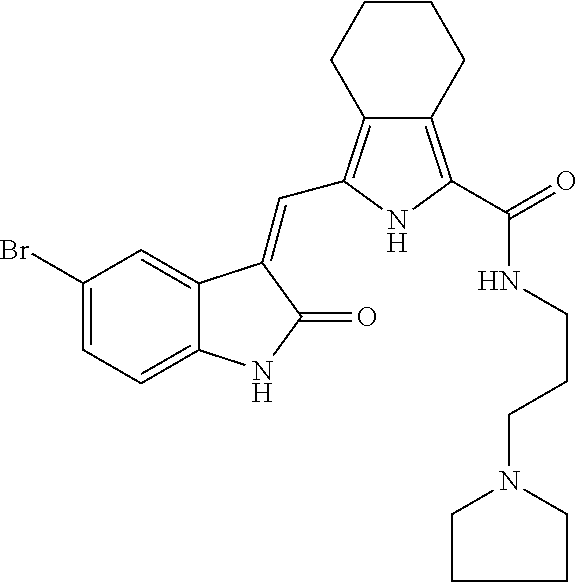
C1(Br)=CC=C2C(=C1)C(=CC1=C3C(=C(C(=O)NCCCN4CCCC4)N1)CCCC3)C(=O)N2
